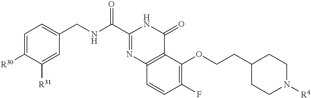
C1=C([R30])C([R31])=CC(CNC(C2=NC3=C(C(=O)N2)C(OCCC2CCN([R4])CC2)=C(F)C=C3)=O)=C1
